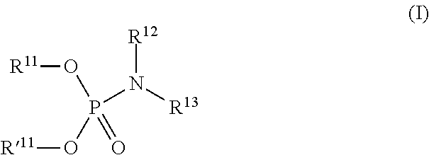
[R11]OP(O[R11])(N([R13])[R12])=O
